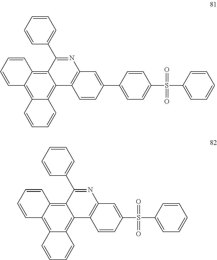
C12=C3C(=C4C(=C1C1=C(N=C2C2=CC=CC=C2)C=C(C2=CC=C(S(C5=CC=CC=C5)(=O)=O)C=C2)C=C1)C=CC=C4)C=CC=C3.C12=C3C(=C4C(=C1C1=C(N=C2C2=CC=CC=C2)C=C(S(C2=CC=CC=C2)(=O)=O)C=C1)C=CC=C4)C=CC=C3
